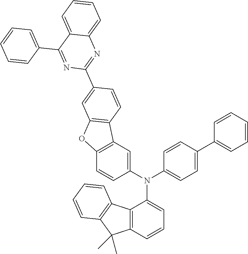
C12=C(C=CC=C1N(C1=CC=C(C3=CC=CC=C3)C=C1)C1=CC3=C(C=C1)OC1=C3C=CC(C3=NC4=CC=CC=C4C(C4=CC=CC=C4)=N3)=C1)C(C)(C)C1=C2C=CC=C1
